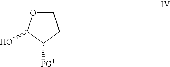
C1OC(O)C([PG1])C1
